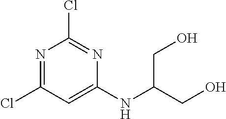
N1=C(Cl)C=C(NC(CO)CO)N=C1Cl
